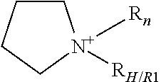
C1CCC[N+]1([Rn])[RH/R1]
